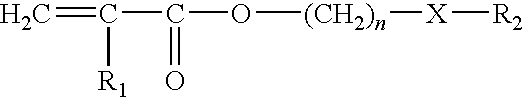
C=C(C(O[(CH2)n][X][R2])=O)[R1]
